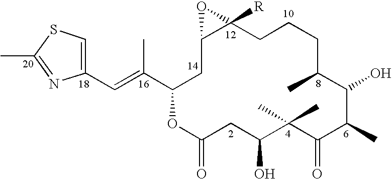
O1C(C(=CC2=CSC(C)=N2)C)CC2C([R])(CCCC(C)C(O)C(C)C(=O)C(C)(C)C(O)CC1=O)O2
